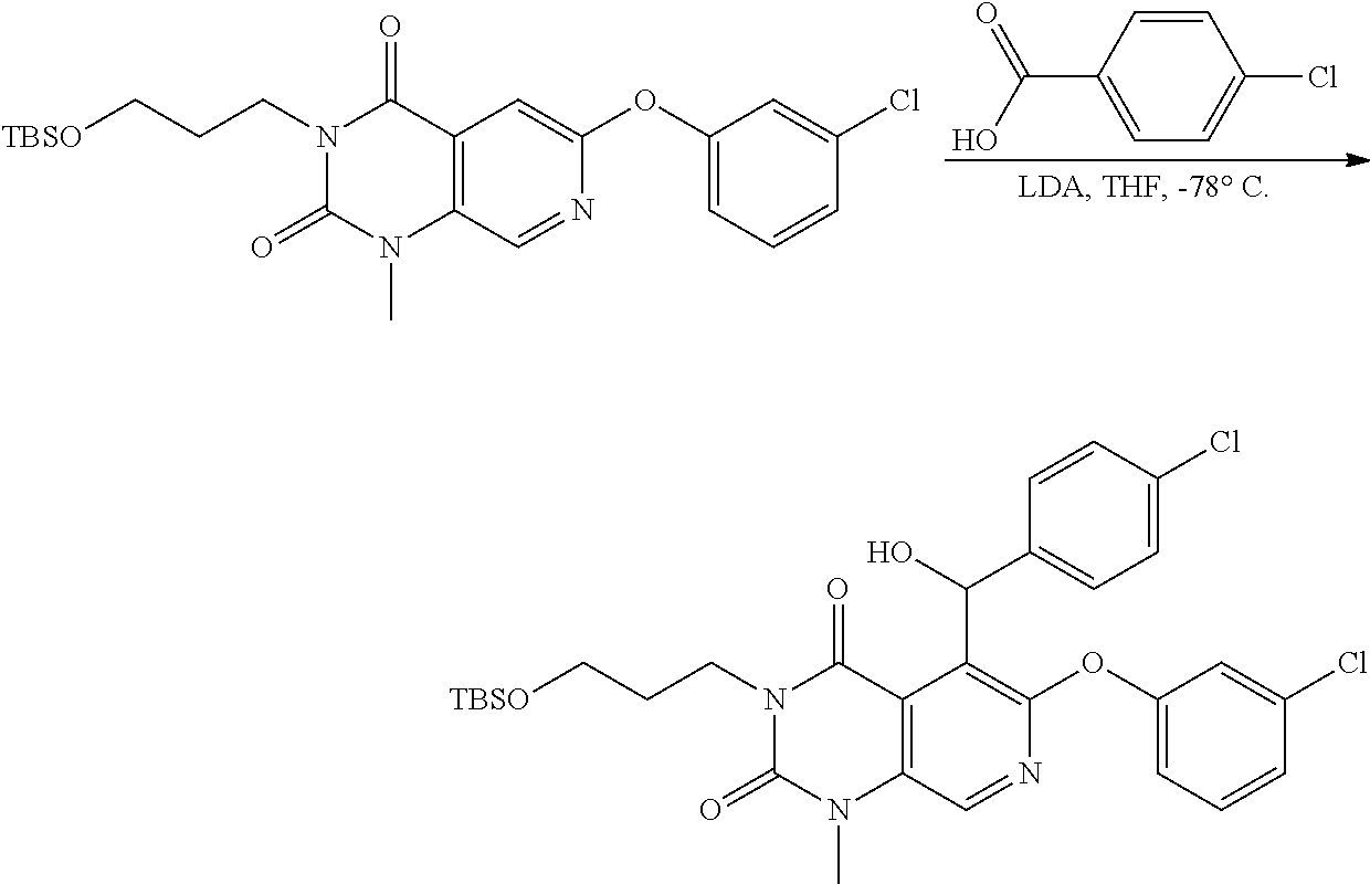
C1=CC(C(=O)O)=CC=C1Cl.C12=C(C=NC(OC3=CC=CC(Cl)=C3)=C1)N(C)C(=O)N(CCC[TBSO])C2=O.C12=C(C=NC(OC3=CC=CC(Cl)=C3)=C1C(C1=CC=C(Cl)C=C1)O)N(C)C(=O)N(CCC[TBSO])C2=O
